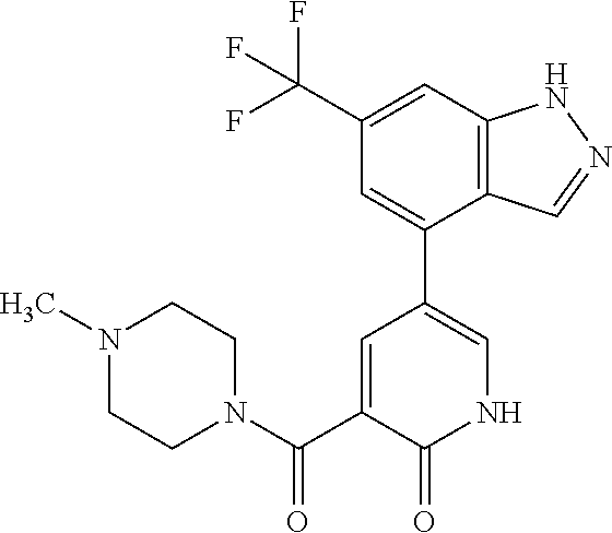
C12=C(C=C(C(F)(F)F)C=C1C1=CNC(=O)C(C(N3CCN(C)CC3)=O)=C1)NN=C2
